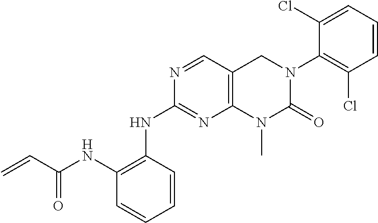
N1=CC2=C(N=C1NC1=C(NC(C=C)=O)C=CC=C1)N(C)C(=O)N(C1=C(Cl)C=CC=C1Cl)C2
